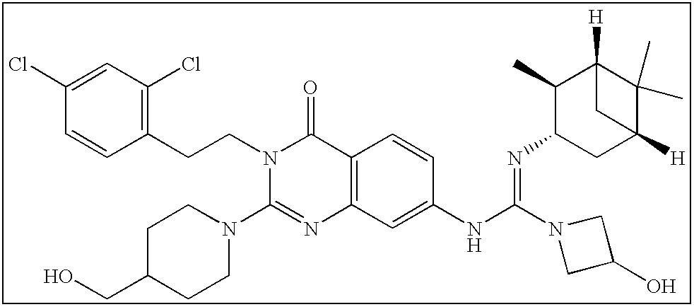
C1(Cl)=CC(Cl)=C(CCN2C(N3CCC(CO)CC3)=NC3=C(C2=O)C=CC(NC(=NC2CC4([H])C(C)(C)C([H])(C2C)C4)N2CC(O)C2)=C3)C=C1
